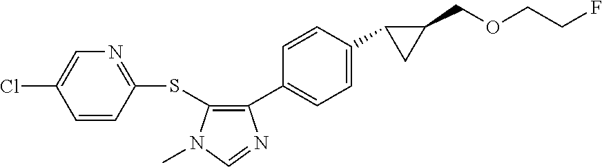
C1(SC2=C(C3=CC=C(C4C(COCCF)C4)C=C3)N=CN2C)=NC=C(Cl)C=C1
